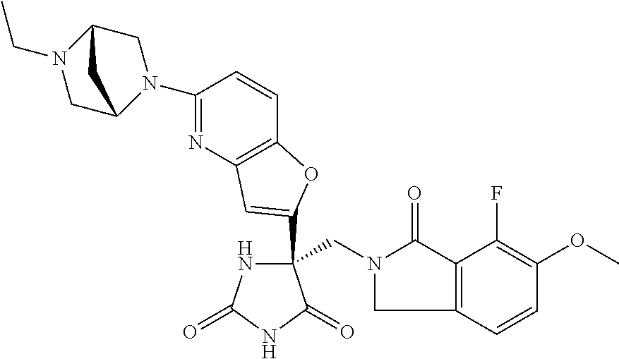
C(C1(C2=CC3=C(C=CC(N4CC5N(CC)CC4C5)=N3)O2)NC(=O)NC1=O)N1CC2=C(C1=O)C(F)=C(OC)C=C2
